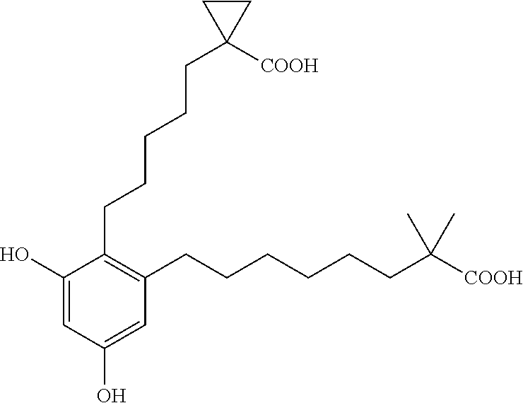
C1(CCCCCC2([COOH])CC2)=C(CCCCCCC(C)(C)[COOH])C=C(O)C=C1O
